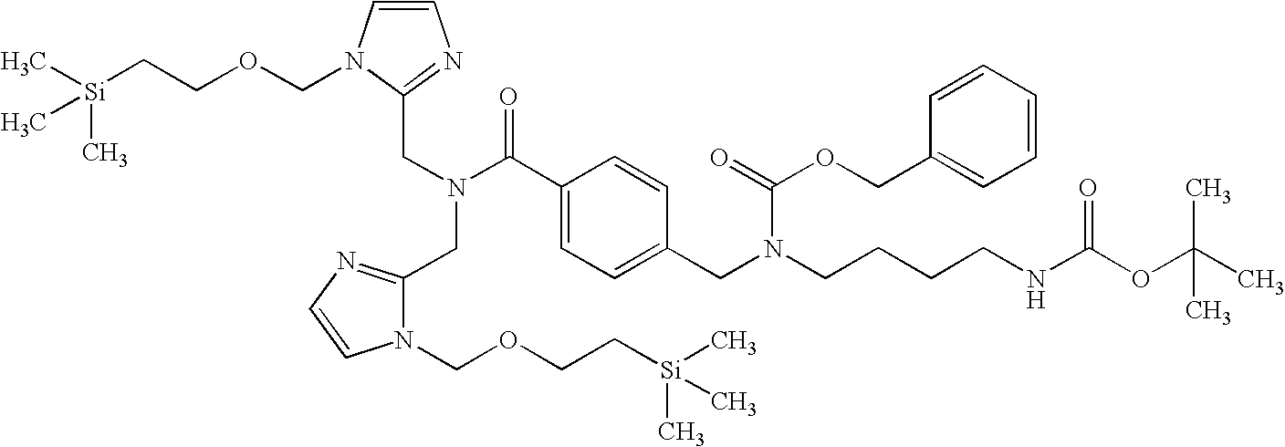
C[Si](CCOCN1C=CN=C1CN(C(C1=CC=C(CN(CCCCNC(OC(C)(C)C)=O)C(=O)OCC2=CC=CC=C2)C=C1)=O)CC1=NC=CN1COCC[Si](C)(C)C)(C)C
